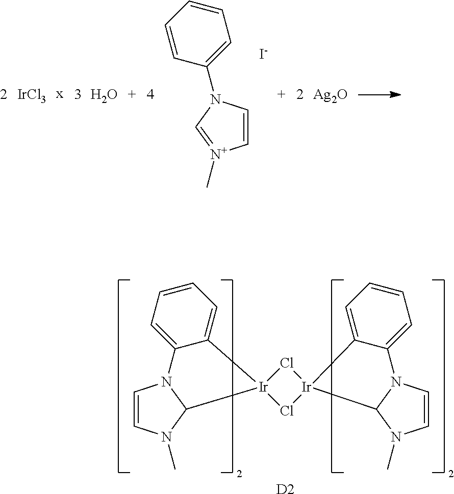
C1=C[N+](C)=CN1C1=CC=CC=C1.O.[IrCl3].[I-].[Ag2O].C1=CN(C)C2N1C1=CC=CC=C1[Ir]21Cl[Ir]2(Cl1)C1N(C=CN1C)C1=CC=CC=C12.[D2]
